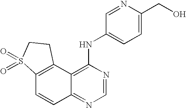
C12=C(C3=C(NC4=CC=C(CO)N=C4)N=CN=C3C=C1)CCS2(=O)=O
